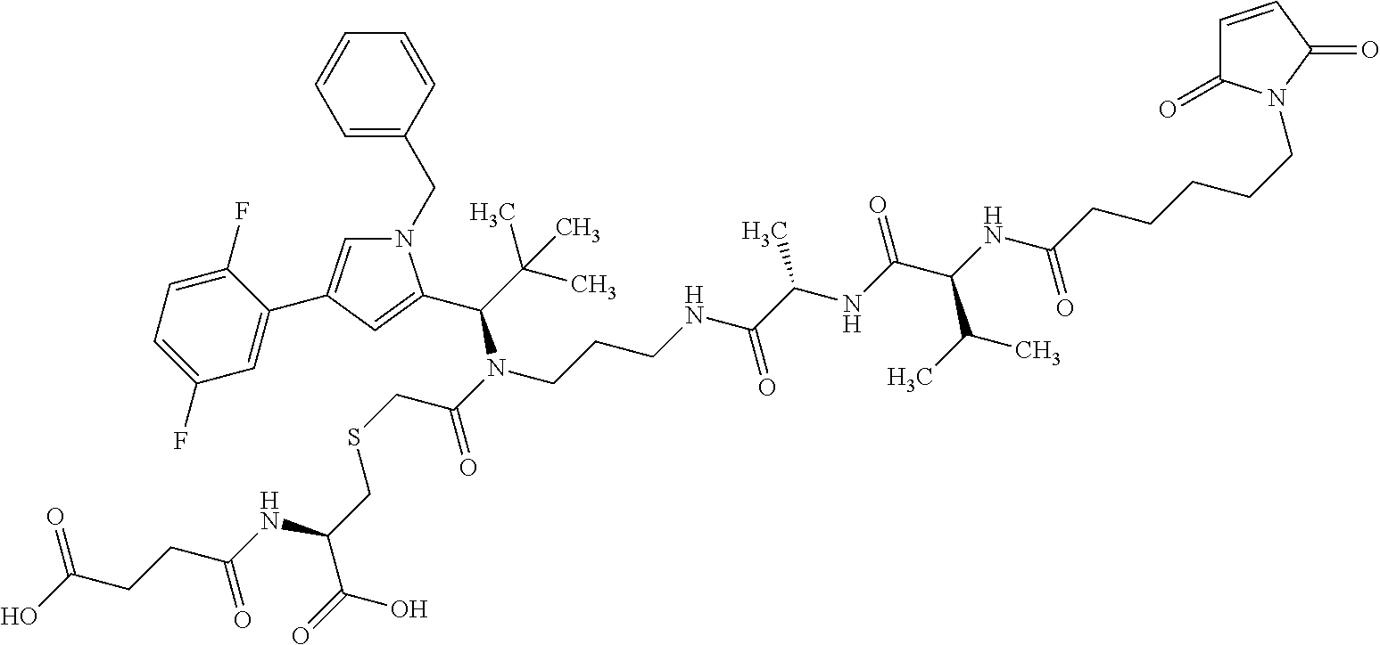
N1(CC2=CC=CC=C2)C=C(C2=CC(F)=CC=C2F)C=C1C(C(C)(C)C)N(C(=O)CSCC(NC(=O)CCC(O)=O)C(O)=O)CCCNC(C(NC(C(NC(CCCCCN1C(=O)C=CC1=O)=O)C(C)C)=O)C)=O
